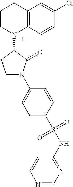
[H].C12=C(C=CC(Cl)=C1)N(C1CCN(C3=CC=C(S(=O)(=O)NC4=NC=NC=C4)C=C3)C1=O)CCC2
